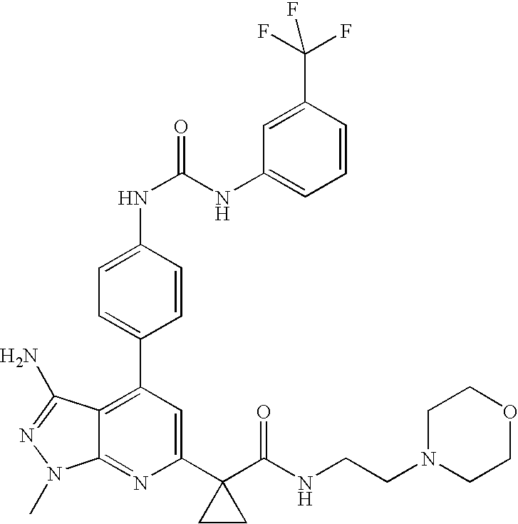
C1(C2(C(NCCN3CCOCC3)=O)CC2)=CC(C2=CC=C(NC(NC3=CC=CC(C(F)(F)F)=C3)=O)C=C2)=C2C(=N1)N(C)N=C2N
